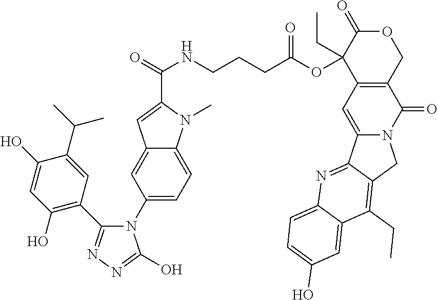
C1(O)=C(C2=NN=C(O)N2C2=CC=C3C(=C2)C=C(C(=O)NCCCC(=O)OC2(CC)C4=C(COC2=O)C(=O)N2C(=C4)C4=NC5=CC=C(O)C=C5C(CC)=C4C2)N3C)C=C(C(C)C)C(O)=C1
